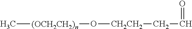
C[(OCH2CH2)n]O[CH2CH2]CC=O
